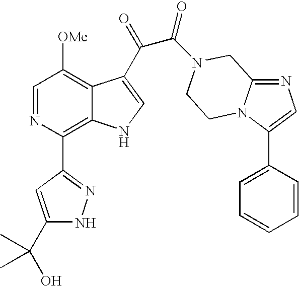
C1=NC(C2=NNC(C(O)(C)C)=C2)=C2C(=C1[OMe])C(C(=O)C(=O)N1CC3=NC=C(C4=CC=CC=C4)N3CC1)=CN2
